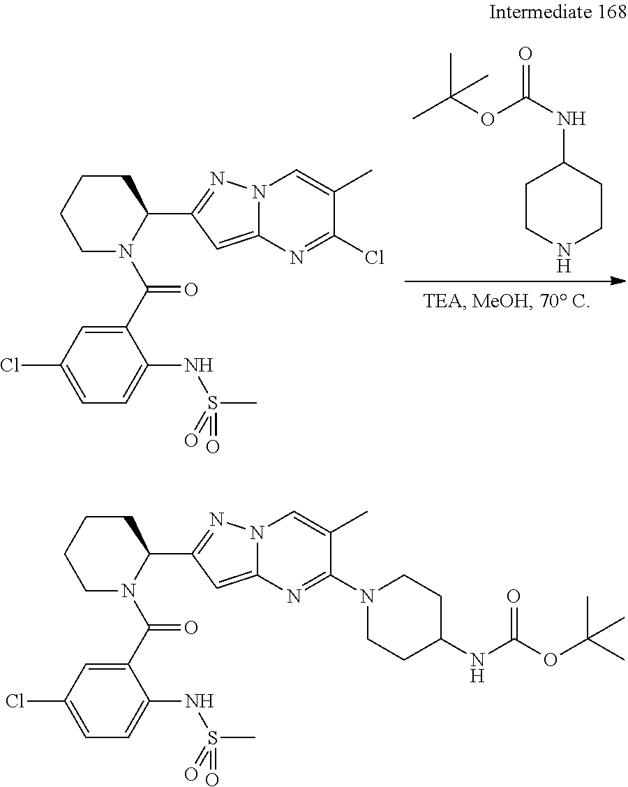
C1CNCCC1NC(=O)OC(C)(C)C.C1(C(N2C(C3=NN4C(=C3)N=C(Cl)C(C)=C4)CCCC2)=O)=CC(Cl)=CC=C1NS(C)(=O)=O.C1(C(N2C(C3=NN4C(=C3)N=C(N3CCC(NC(=O)OC(C)(C)C)CC3)C(C)=C4)CCCC2)=O)=CC(Cl)=CC=C1NS(C)(=O)=O
